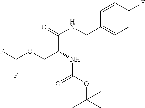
C(C(NC(OC(C)(C)C)=O)COC(F)F)(=O)NCC1=CC=C(F)C=C1
